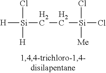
[H][Si](CC[Si](Cl)(Cl)[Me])(Cl)[H]
